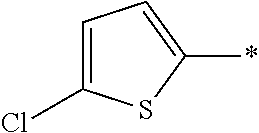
C1=C(Cl)SC(*)=C1
